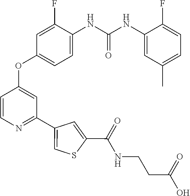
C1=CN=C(C2=CSC(C(NCCC(O)=O)=O)=C2)C=C1OC1=CC=C(NC(NC2=CC(C)=CC=C2F)=O)C(F)=C1
